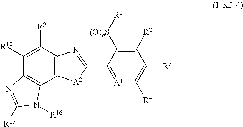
C1([R10])=C([R9])C2=C(C3=C1N=C([R15])N3[R16])[A2]C(C1=[A1]C([R4])=C([R3])C([R2])=C1[(O)nS][R1])=N2
